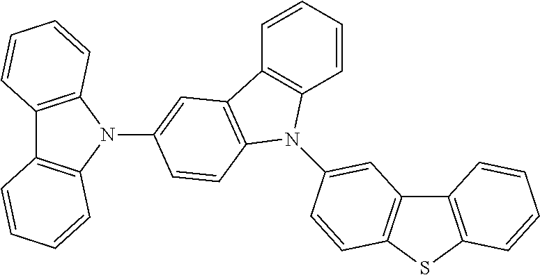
C12=C(N(C3=CC4=C(N(C5=CC6=C(SC7=C6C=CC=C7)C=C5)C5=C4C=CC=C5)C=C3)C3=C1C=CC=C3)C=CC=C2
